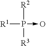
[R2]P([R1])([R3])->O
